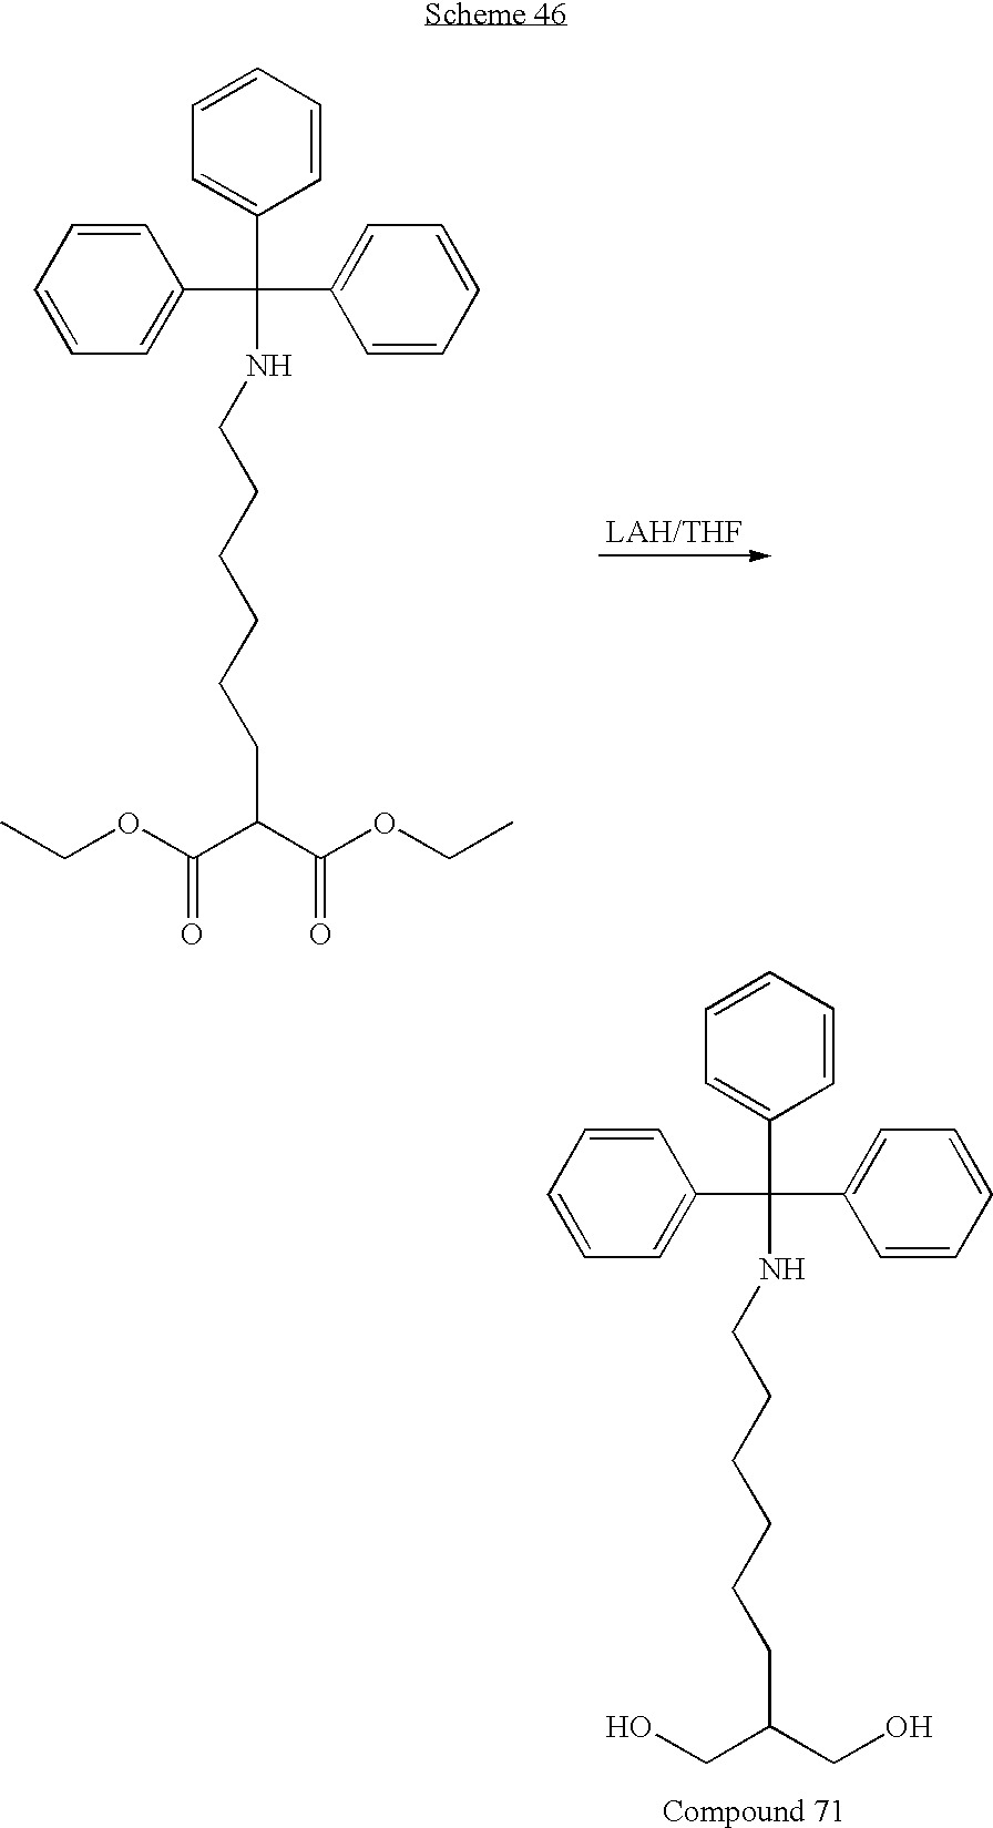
N(CCCCCCC(C(OCC)=O)C(OCC)=O)C(C1=CC=CC=C1)(C1=CC=CC=C1)C1=CC=CC=C1.N(CCCCCCC(CO)CO)C(C1=CC=CC=C1)(C1=CC=CC=C1)C1=CC=CC=C1
